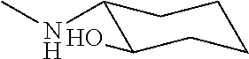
C1(NC)C(O)CCCC1
